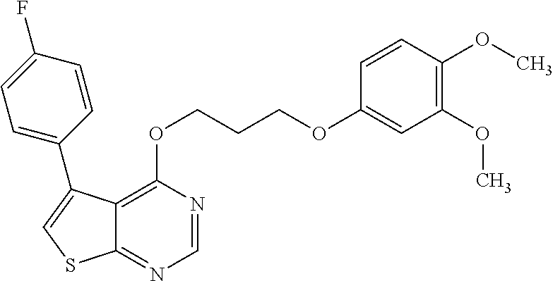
C1=NC(OCCCOC2=CC(OC)=C(OC)C=C2)=C2C(=N1)SC=C2C1=CC=C(F)C=C1
